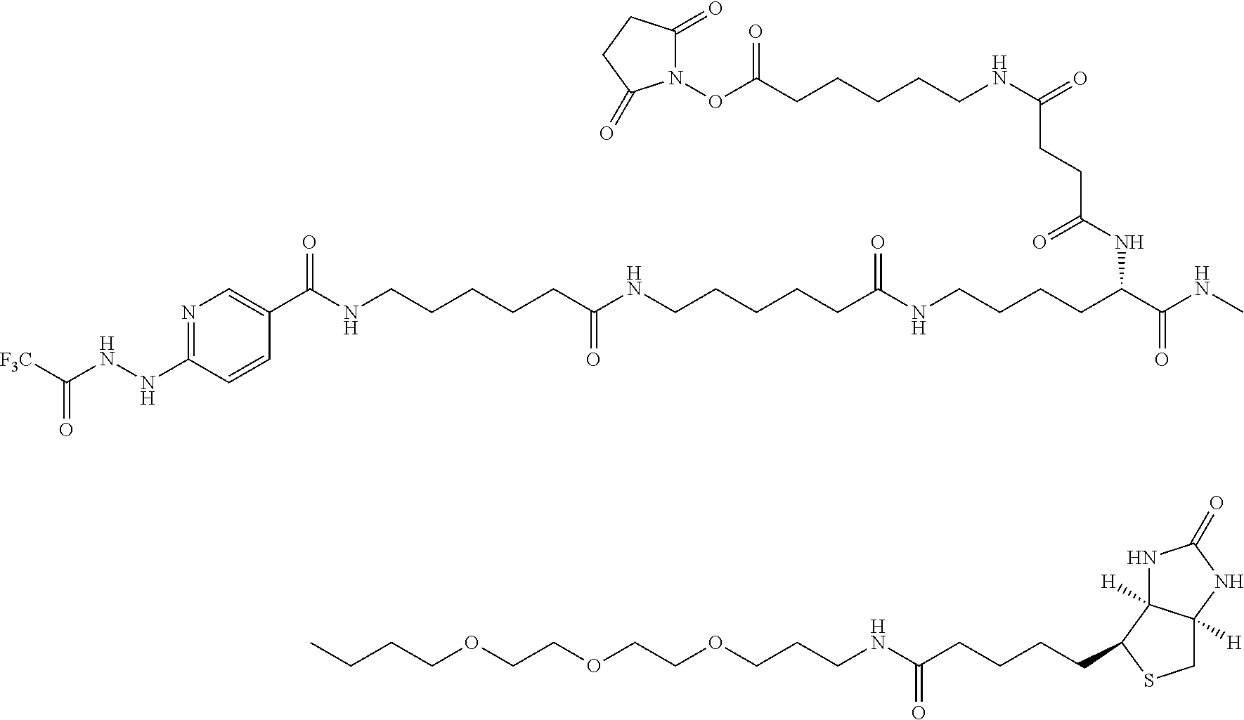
C(COCCCNC(CCCCC1C2([H])C([H])(CS1)NC(=O)N2)=O)OCCOCCCC.N(C)C(C(NC(=O)CCC(NCCCCCC(ON1C(=O)CCC1=O)=O)=O)CCCCNC(CCCCCNC(CCCCCNC(C1=CN=C(NNC([F3C])=O)C=C1)=O)=O)=O)=O
